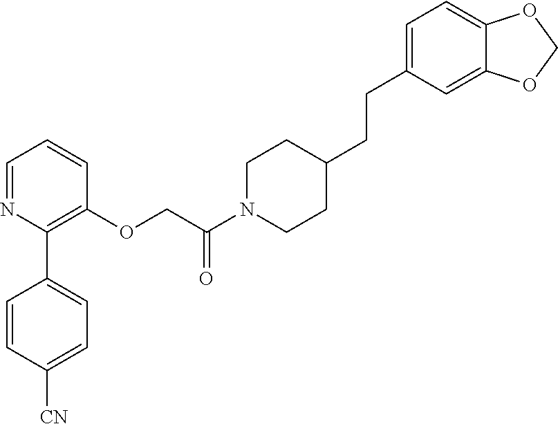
C1=NC(C2=CC=C([CN])C=C2)=C(OCC(N2CCC(CCC3=CC=C4C(=C3)OCO4)CC2)=O)C=C1
